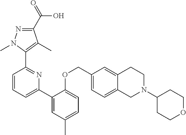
C1(C2=CC(C)=CC=C2OCC2=CC=C3C(=C2)CCN(C2CCOCC2)C3)=CC=CC(C2=C(C)C(C(=O)O)=NN2C)=N1
